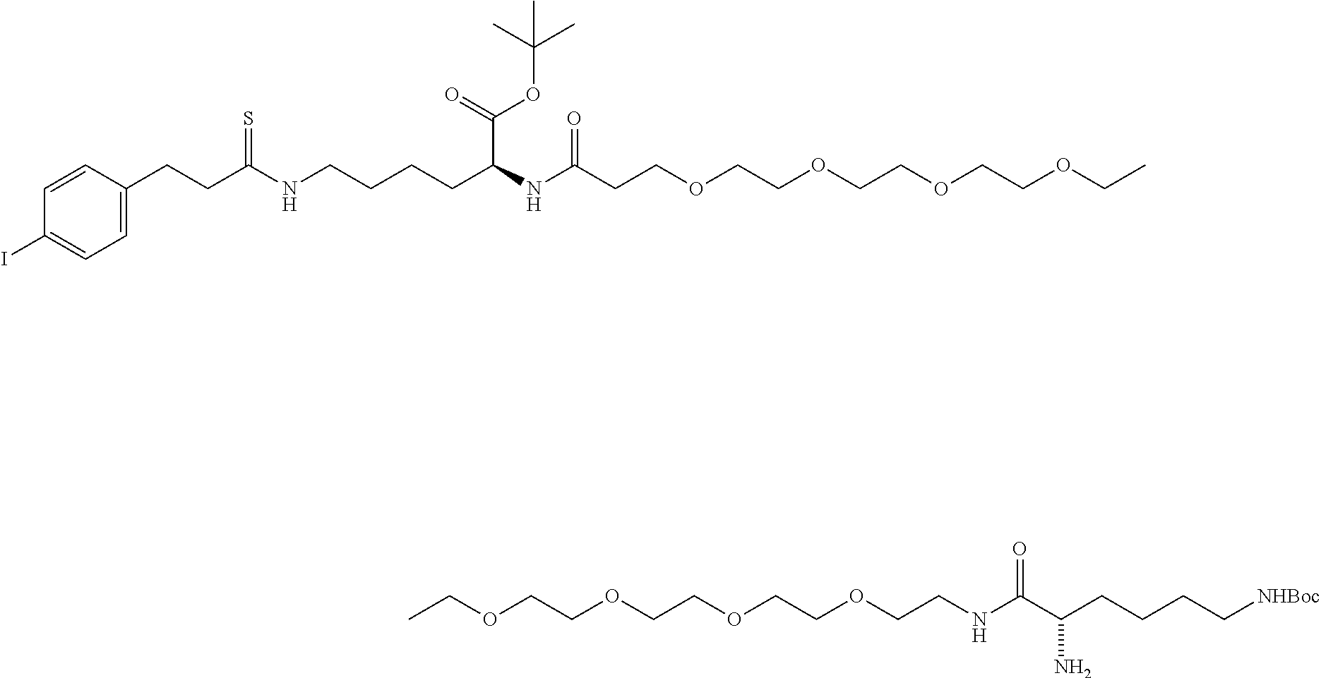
C1=CC(CCC(NCCCCC(NC(CCOCCOCCOCCOCC)=O)C(OC(C)(C)C)=O)=S)=CC=C1I.C(OCCOCCOCCOCCNC(C(CCCC[NHBoc])N)=O)C
